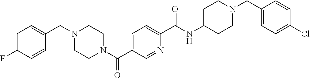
C1=C(F)C=CC(CN2CCN(C(C3=CC=C(C(NC4CCN(CC5=CC=C(Cl)C=C5)CC4)=O)N=C3)=O)CC2)=C1
